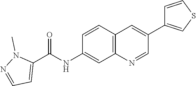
C12=C(C=C(NC(C3=CC=NN3C)=O)C=C1)N=CC(C1=CSC=C1)=C2
